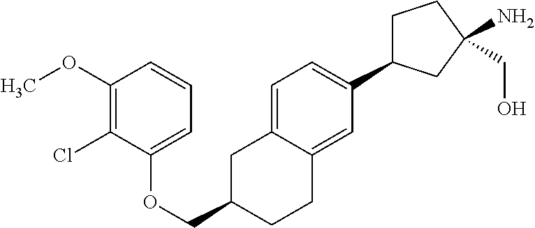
C1=C2C(=CC(C3CCC(CO)(N)C3)=C1)CCC(COC1=CC=CC(OC)=C1Cl)C2
